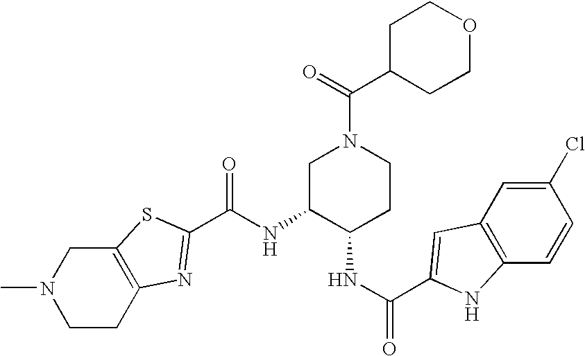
C12=C(CCN(C)C1)N=C(C(NC1C(NC(=O)C3=CC4=C(C=CC(Cl)=C4)N3)CCN(C(=O)C3CCOCC3)C1)=O)S2
